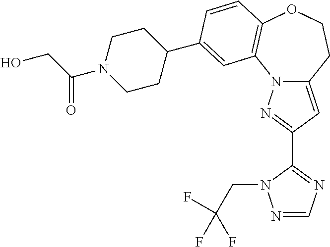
N1=CN=C(C2=NN3C(=C2)CCOC2=C3C=C(C3CCN(C(CO)=O)CC3)C=C2)N1CC(F)(F)F
